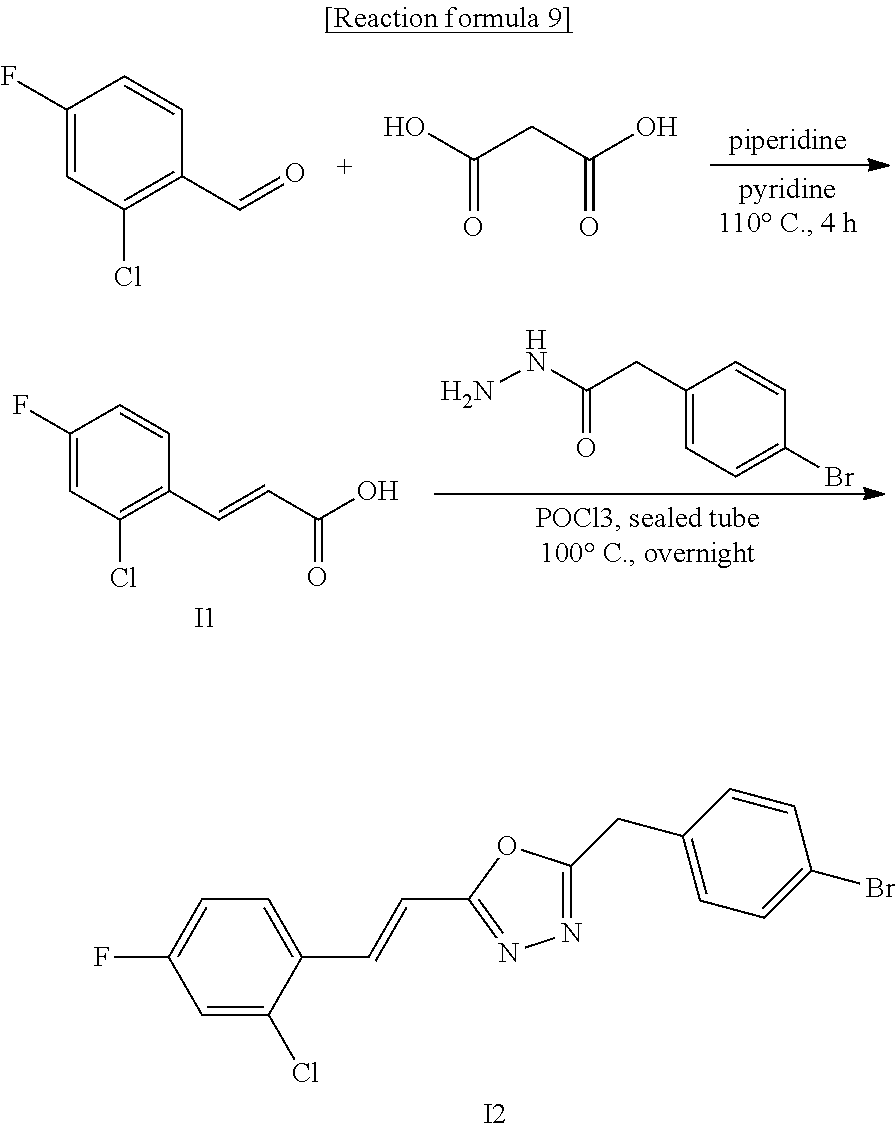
[I2].C1(F)=CC=C(C=CC2=NN=C(CC3=CC=C(Br)C=C3)O2)C(Cl)=C1.C1(F)=CC(Cl)=C(C=O)C=C1.OC(CC(O)=O)=O.[I1].C1(F)=CC(Cl)=C(C=CC(O)=O)C=C1.C1(Br)=CC=C(CC(NN)=O)C=C1
